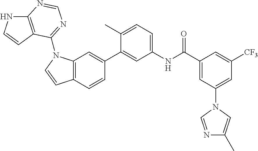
C12=C(C=CC(C3=CC(NC(C4=CC(N5C=NC(C)=C5)=CC([CF3])=C4)=O)=CC=C3C)=C1)C=CN2C1=NC=NC2=C1C=CN2
